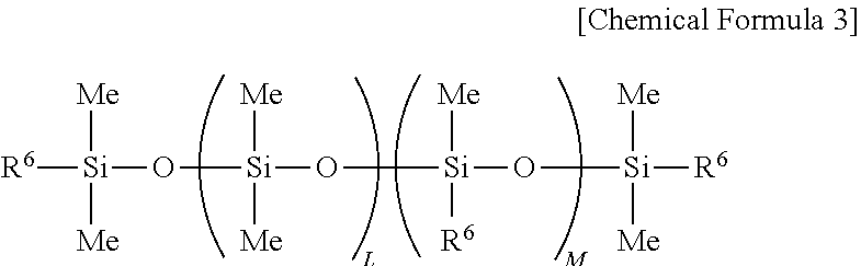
[R6][Si](O[Si](O[Si](O[Si]([R6])([Me])[Me])([Me])[R6])([Me])[Me])([Me])[Me]
